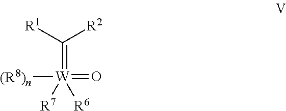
[(R8)n][W](=O)([R6])([R7])=C([R1])[R2]
